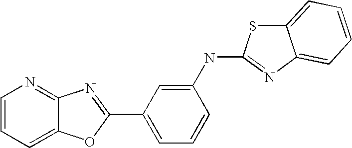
C1=CC=C2C(=N1)N=C(C1=CC=CC(NC3=NC4=CC=CC=C4S3)=C1)O2
